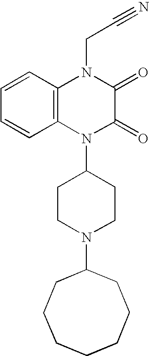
C1=CC2=C(C=C1)N(C1CCN(C3CCCCCCC3)CC1)C(=O)C(=O)N2CC#N
